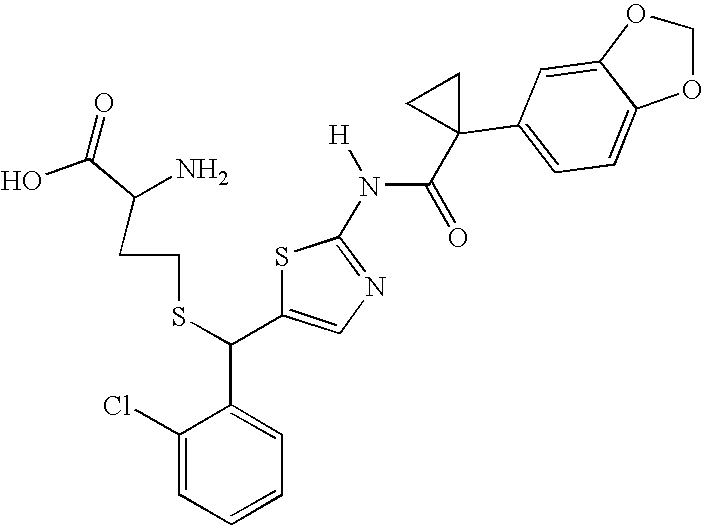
C1(Cl)=CC=CC=C1C(C1=CN=C(N(C(=O)C2(C3=CC=C4C(=C3)OCO4)CC2)[H])S1)SCCC(C(=O)O)N
